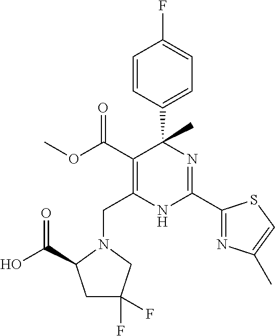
C(C1=C(C(=O)OC)C(C2=CC=C(F)C=C2)(C)N=C(C2=NC(C)=CS2)N1)N1CC(F)(F)CC1C(O)=O
